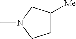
C1C([Me])CN(C)C1
